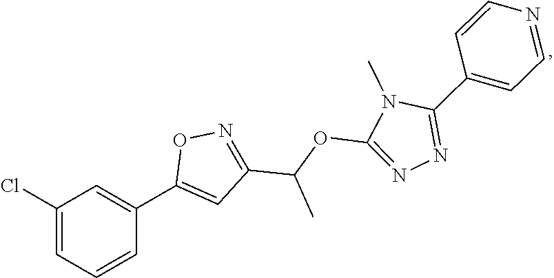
C1(Cl)=CC=CC(C2=CC(C(OC3=NN=C(C4=CC=NC=C4)N3C)C)=NO2)=C1
